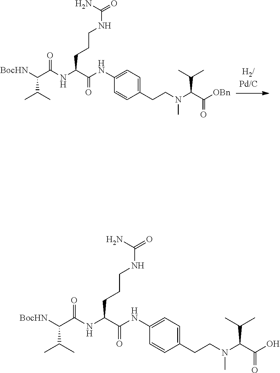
[BocHN]C(C(NC(C(NC1=CC=C(CCN(C(C([OBn])=O)C(C)C)C)C=C1)=O)CCCNC(=O)N)=O)C(C)C.[BocHN]C(C(NC(C(NC1=CC=C(CCN(C(C(O)=O)C(C)C)C)C=C1)=O)CCCNC(=O)N)=O)C(C)C
